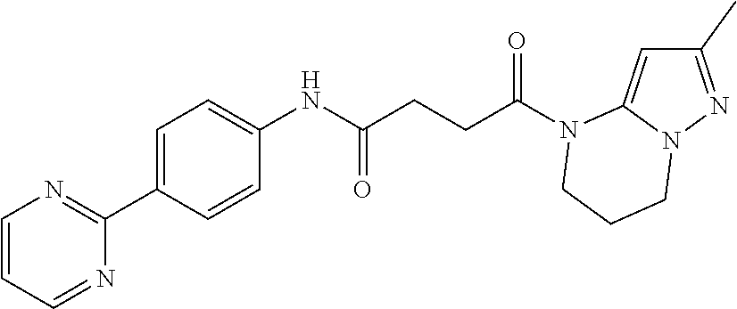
C1(C)=NN2C(=C1)N(C(CCC(NC1=CC=C(C3=NC=CC=N3)C=C1)=O)=O)CCC2
